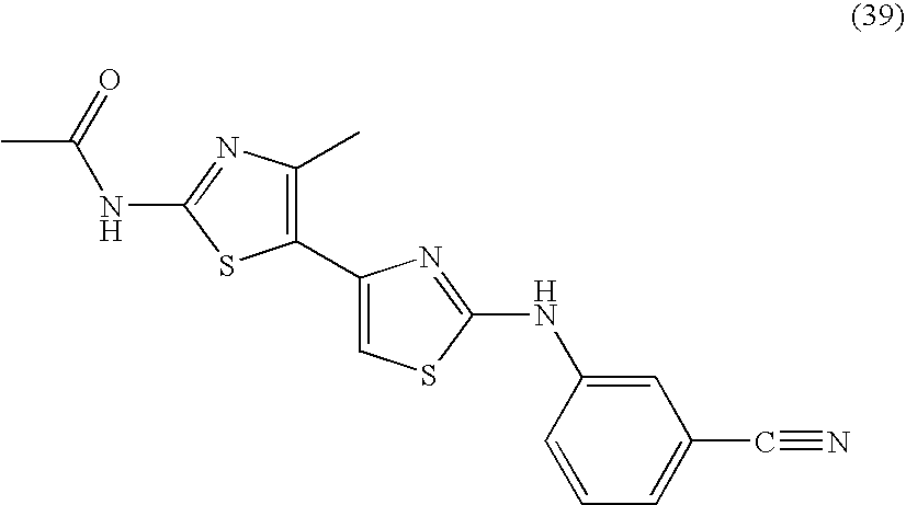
C1(C2=CSC(NC3=CC(C#N)=CC=C3)=N2)=C(C)N=C(NC(C)=O)S1
